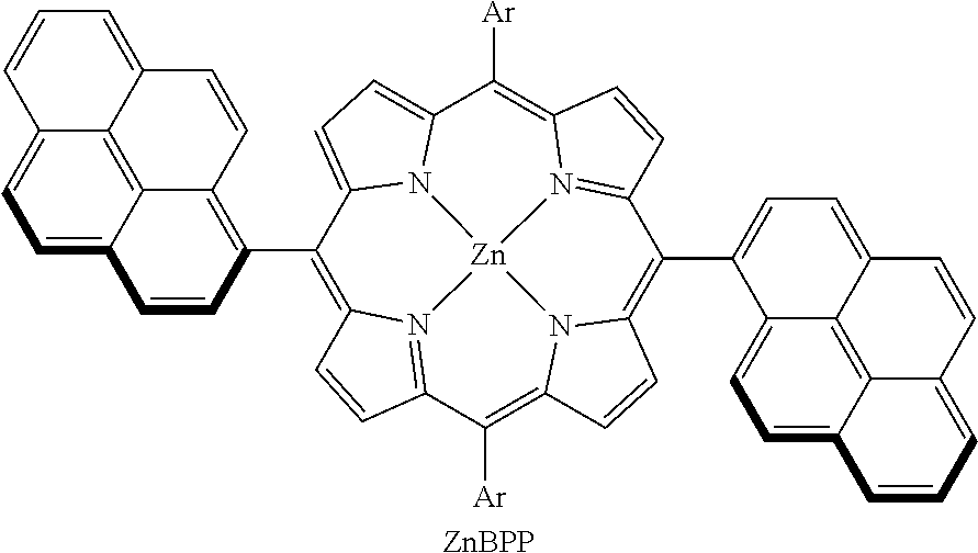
C1(C2=C3C4=C5C(=CC=CC5=CC=C4C=C2)C=C3)=C2N3=C(C([Ar])=C4N5C(=C(C6=CC=C7C8=C9C(=CC=C68)C=CC=C9C=C7)C6=N7C(=C([Ar])C8=CC=C1N8[Zn]753)C=C6)C=C4)C=C2.[ZnBPP]
